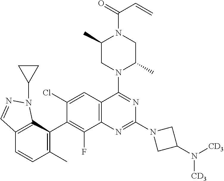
C12=C(C=C(Cl)C(C3=C(C)C=CC4=C3N(C3CC3)N=C4)=C1F)C(N1C(C)CN(C(=O)C=C)C(C)C1)=NC(N1CC(N([CD3])[CD3])C1)=N2
